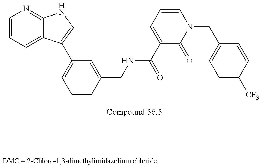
C1=CC=C2C(=N1)NC=C2C1=CC=CC(CNC(C2=CC=CN(CC3=CC=C([CF3])C=C3)C2=O)=O)=C1
